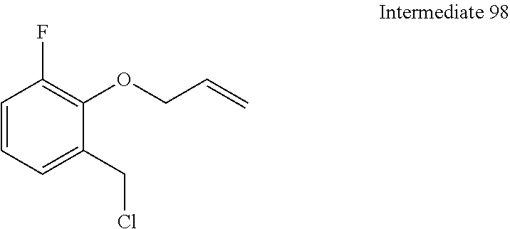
C1=CC=C(CCl)C(OCC=C)=C1F
